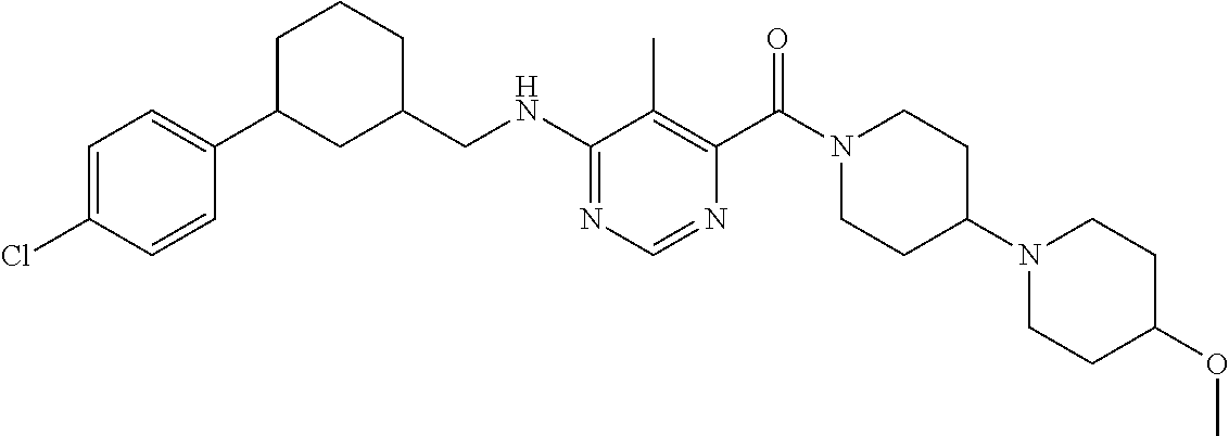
C1(NCC2CCCC(C3=CC=C(Cl)C=C3)C2)=NC=NC(C(N2CCC(N3CCC(OC)CC3)CC2)=O)=C1C
